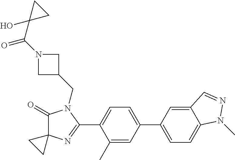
C1(=O)C2(N=C(C3=CC=C(C4=CC=C5C(=C4)C=NN5C)C=C3C)N1CC1CN(C(C3(O)CC3)=O)C1)CC2
